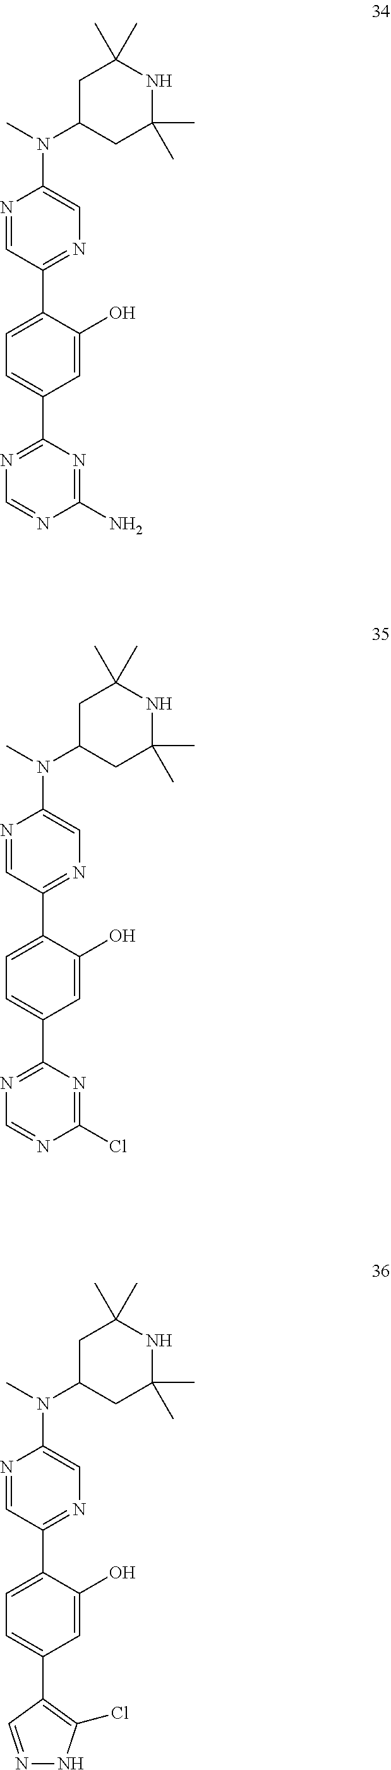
N1=CC(C2=CC=C(C3=C(Cl)NN=C3)C=C2O)=NC=C1N(C1CC(C)(C)NC(C)(C)C1)C.N1=CC(C2=CC=C(C3=NC=NC(N)=N3)C=C2O)=NC=C1N(C1CC(C)(C)NC(C)(C)C1)C.N1=CC(C2=CC=C(C3=NC=NC(Cl)=N3)C=C2O)=NC=C1N(C1CC(C)(C)NC(C)(C)C1)C
